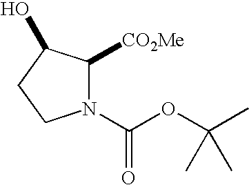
N1(C(OC(C)(C)C)=O)C([CO2Me])C(O)CC1
